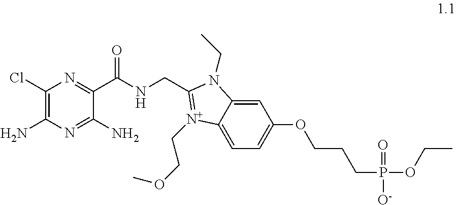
C1(Cl)=C(N)N=C(N)C(C(NCC2=[N+](CCOC)C3=CC=C(OCCCP(OCC)(=O)[O-])C=C3N2CC)=O)=N1
